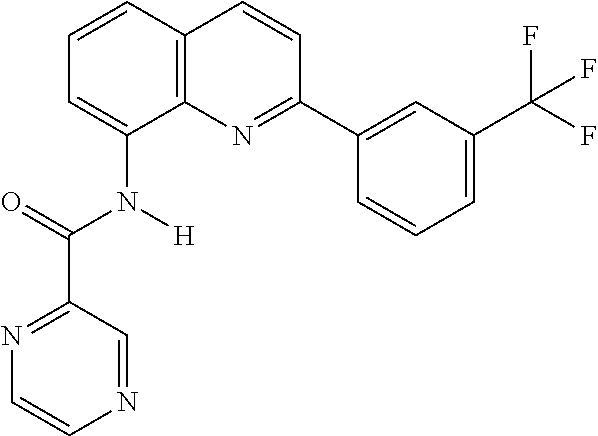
C1=CC2=C(C(N([H])C(C3=NC=CN=C3)=O)=C1)N=C(C1=CC(C(F)(F)F)=CC=C1)C=C2
